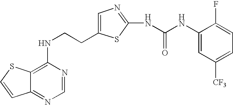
C(CNC1=C2C(=NC=N1)C=CS2)C1=CN=C(NC(=O)NC2=CC([CF3])=CC=C2F)S1
